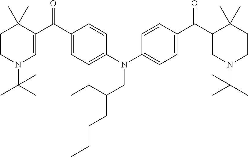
C1CN(C(C)(C)C)C=C(C(C2=CC=C(N(C3=CC=C(C(C4=CN(C(C)(C)C)CCC4(C)C)=O)C=C3)CC(CCCC)CC)C=C2)=O)C1(C)C
